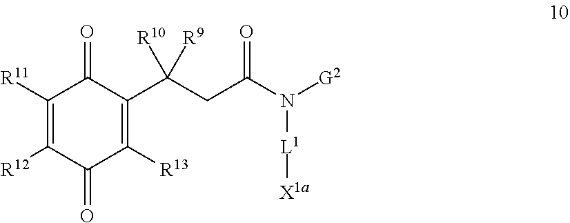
C1([R11])=C([R12])C(=O)C([R13])=C(C(CC(N([G2])[L1][X1a])=O)([R10])[R9])C1=O
